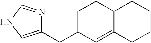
N1=CNC=C1CC1C=C2C(CC1)CCCC2
